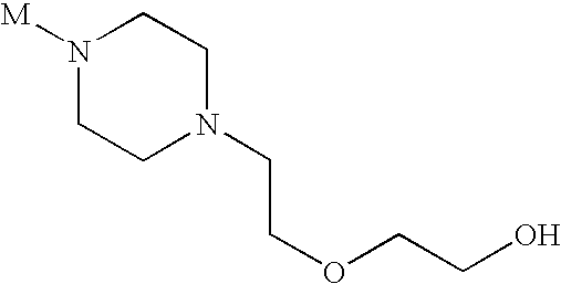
N1([M])CCN(CCOCCO)CC1
